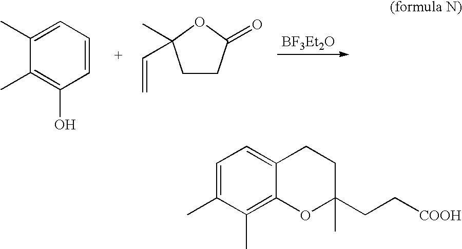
C1(C)=C(O)C=CC=C1C.C1CC(=O)OC1(C)C=C.C1=C(C)C(C)=C2C(=C1)CCC(CC[COOH])(C)O2
